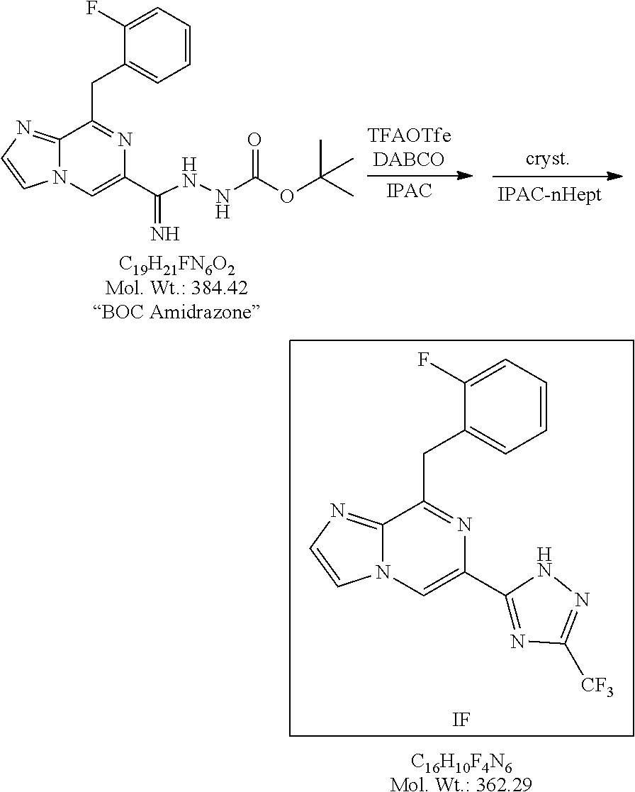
C12=NC=CN1C=C(C(NNC(=O)OC(C)(C)C)=N)N=C2CC1=CC=CC=C1F.[C19H21FN6O2Mol. Wt.: 384.42BOC Amidrazone].C12=NC=CN1C=C(C1=NC([CF3])=NN1)N=C2CC1=CC=CC=C1F.[IF].[C16H10F4N6Mol. Wt.: 362.29]
